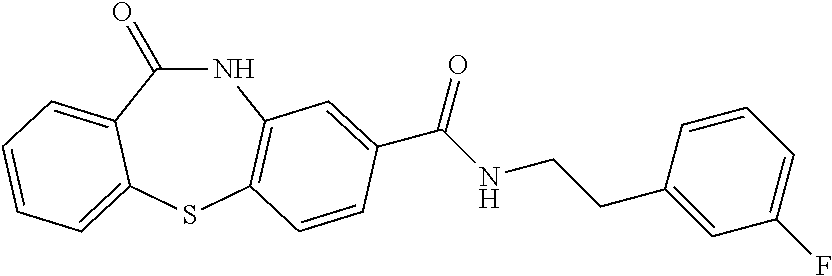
N1C(=O)C2=CC=CC=C2SC2=C1C=C(C(NCCC1=CC(F)=CC=C1)=O)C=C2
